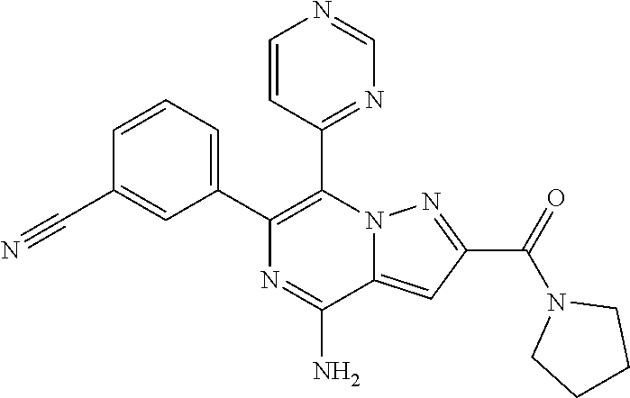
C1=CC=C(C2=C(C3=NC=NC=C3)N3C(=CC(C(=O)N4CCCC4)=N3)C(N)=N2)C=C1C#N
